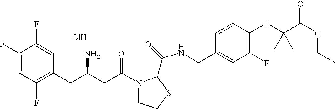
Cl.C1(F)=CC(F)=C(CC(CC(=O)N2CCSC2C(=O)NCC2=CC(F)=C(OC(C(OCC)=O)(C)C)C=C2)N)C=C1F
